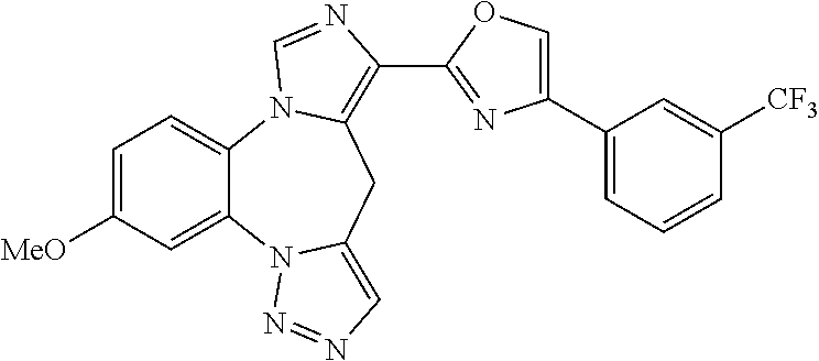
C1=C([MeO])C=C2C(=C1)N1C(=C(C3=NC(C4=CC=CC([CF3])=C4)=CO3)N=C1)CC1=CN=NN21
